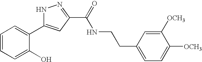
C1=CC=C(O)C(C2=CC(C(=O)NCCC3=CC=C([OCH3])C([OCH3])=C3)=NN2)=C1
